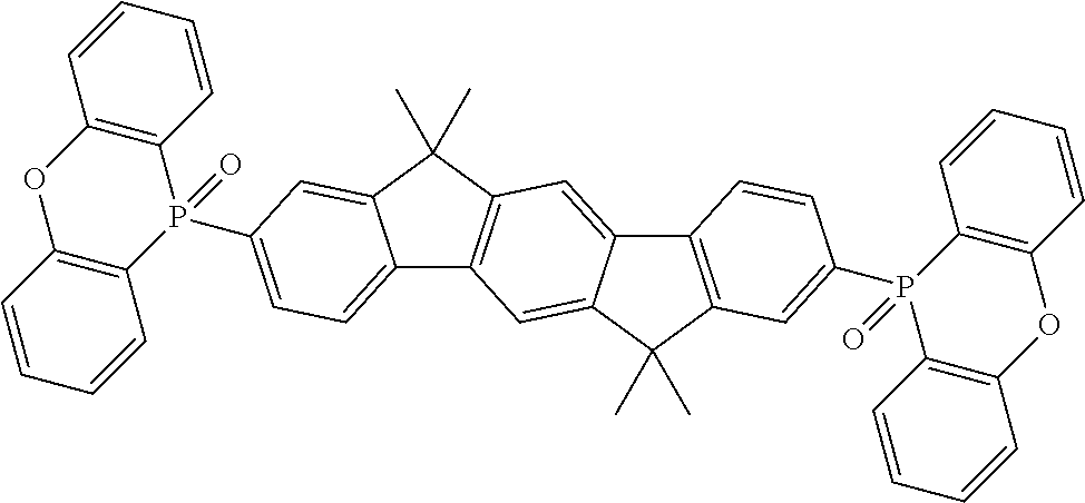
C1=CC2=C(C=C1)OC1=C(P2(C2=CC=C3C4=C(C(C)(C)C3=C2)C=C2C(=C4)C(C)(C)C3=C2C=CC(P2(=O)C4=C(C=CC=C4)OC4=C2C=CC=C4)=C3)=O)C=CC=C1
